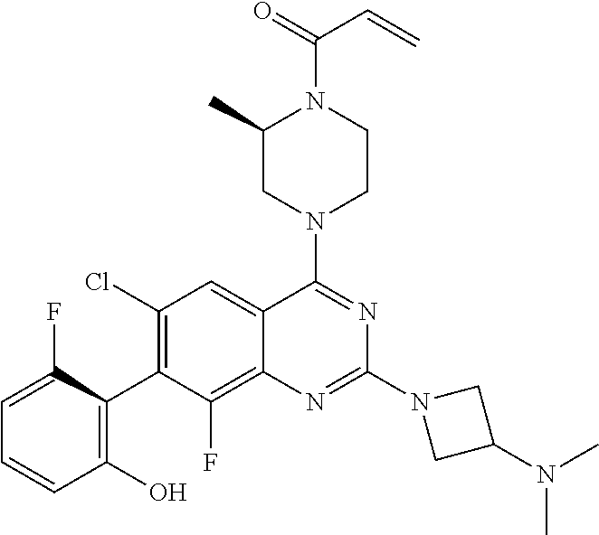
C1=C(F)C(C2=C(Cl)C=C3C(=C2F)N=C(N2CC(N(C)C)C2)N=C3N2CCN(C(=O)C=C)C(C)C2)=C(O)C=C1
